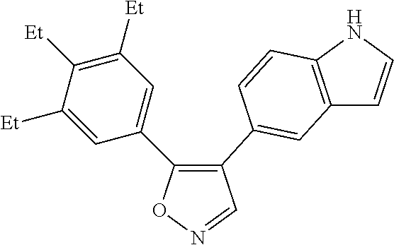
C1(C2=CC([Et])=C([Et])C([Et])=C2)=C(C2=CC3=C(NC=C3)C=C2)C=NO1
